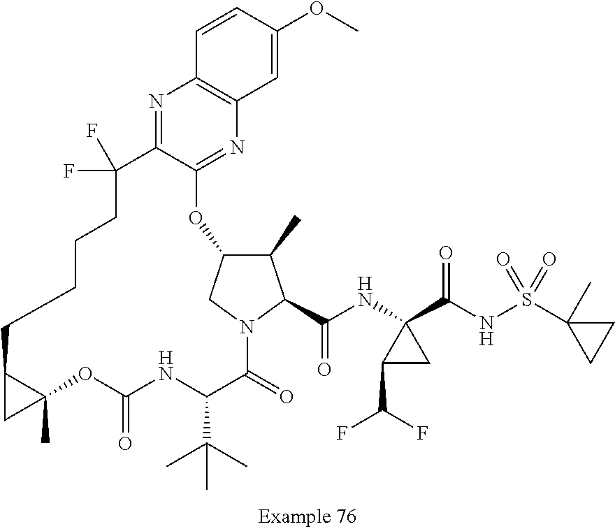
N1=C2C(=NC3=C1C=CC(OC)=C3)OC1C(C)C(C(NC3(C(NS(C4(C)CC4)(=O)=O)=O)C(C(F)F)C3)=O)N(C1)C(=O)C(C(C)(C)C)NC(=O)OC1(C)C(C1)CCCCC2(F)F
